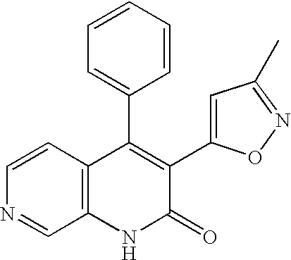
C1=CC2=C(C=N1)NC(=O)C(C1=CC(C)=NO1)=C2C1=CC=CC=C1
